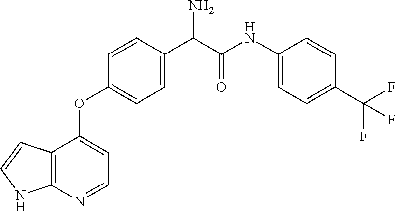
C12=C(N=CC=C1OC1=CC=C(C(C(NC3=CC=C(C(F)(F)F)C=C3)=O)N)C=C1)NC=C2
